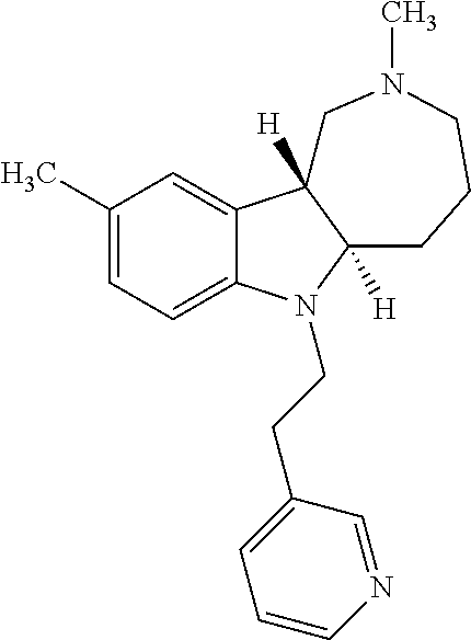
C1(C)=CC=C2C(=C1)C1([H])C([H])(CCCN(C)C1)N2CCC1=CC=CN=C1
